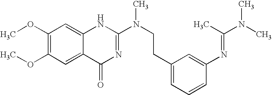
C1(OC)=C(OC)C=C2C(=C1)NC(N(CCC1=CC=CC(N=C(N(C)C)C)=C1)C)=NC2=O
